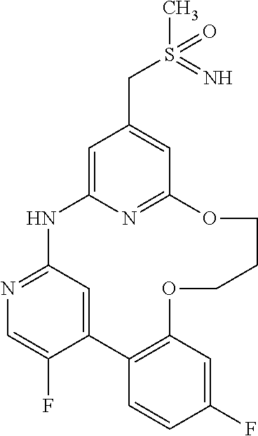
C1=C2N=C(C=C1CS(C)(=N)=O)OCCCOC1=C(C=CC(F)=C1)C1=CC(=NC=C1F)N2
